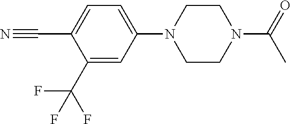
C1(C#N)=CC=C(N2CCN(C(=O)C)CC2)C=C1C(F)(F)F
